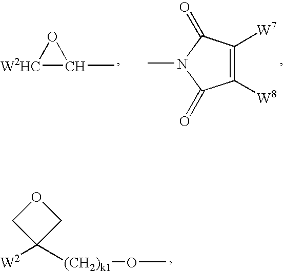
[W2HC]1C(C)O1.CN1C(=O)C([W8])=C([W7])C1=O.[W2]C1([(CH2)k1]OC)COC1
